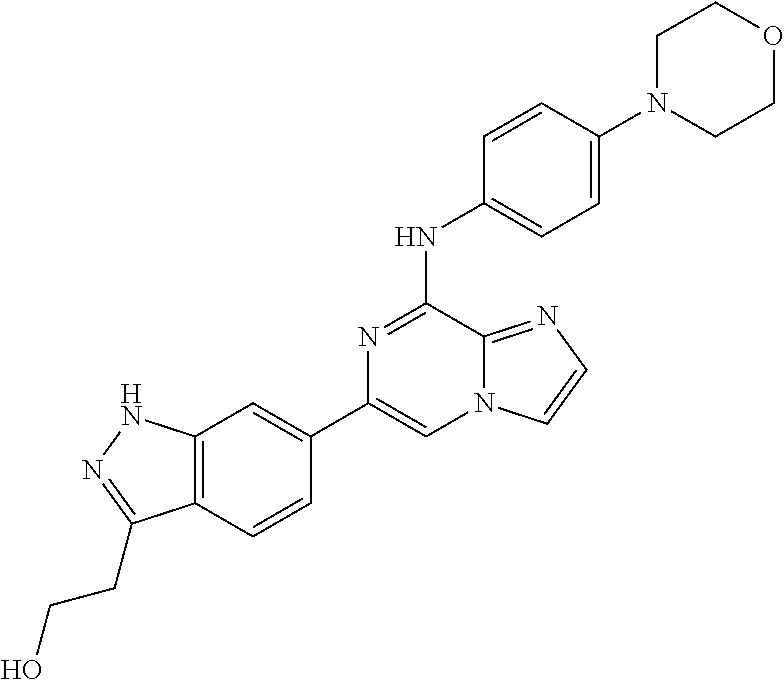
C1(C2=CC3=C(C=C2)C(CCO)=NN3)=CN2C(=NC=C2)C(NC2=CC=C(N3CCOCC3)C=C2)=N1
